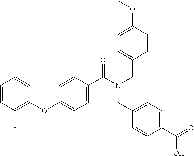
C1=CC(F)=C(OC2=CC=C(C(N(CC3=CC=C(OC)C=C3)CC3=CC=C(C(=O)O)C=C3)=O)C=C2)C=C1
